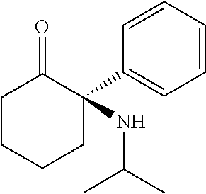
CC(C)NC1(C2=CC=CC=C2)C(=O)CCCC1
